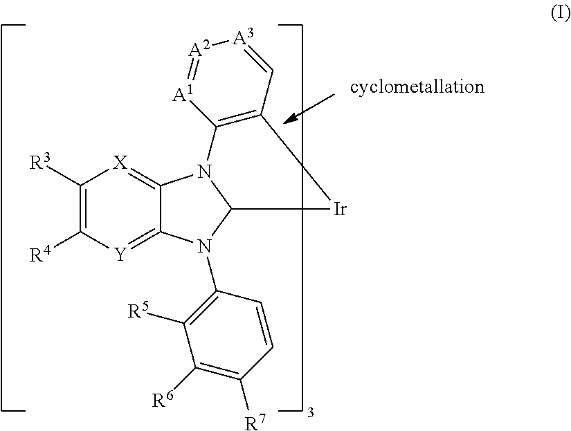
C1([R3])=C([R4])[Y]=C2C(=[X]1)N1C(N2C2=C([R5])C([R6])=C([R7])C=C2)[Ir]C2=C1[A1]=[A2][A3]=C2
